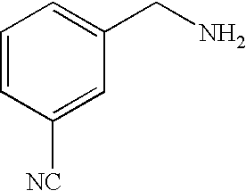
C1=CC([NC])=CC(CN)=C1
